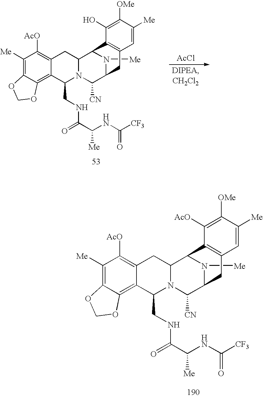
C1([Me])=C2C(=C3C(=C1[AcO])CC1N(C3CNC(=O)C(NC([CF3])=O)[Me])C([CN])C3N([Me])C1C1=C(C3)C=C([Me])C([OMe])=C1O)OCO2.[AcCl].C1([Me])=C2C(=C3C(=C1[AcO])CC1N(C3CNC(=O)C(NC([CF3])=O)[Me])C([CN])C3N([Me])C1C1=C(C3)C=C([Me])C([OMe])=C1[AcO])OCO2
